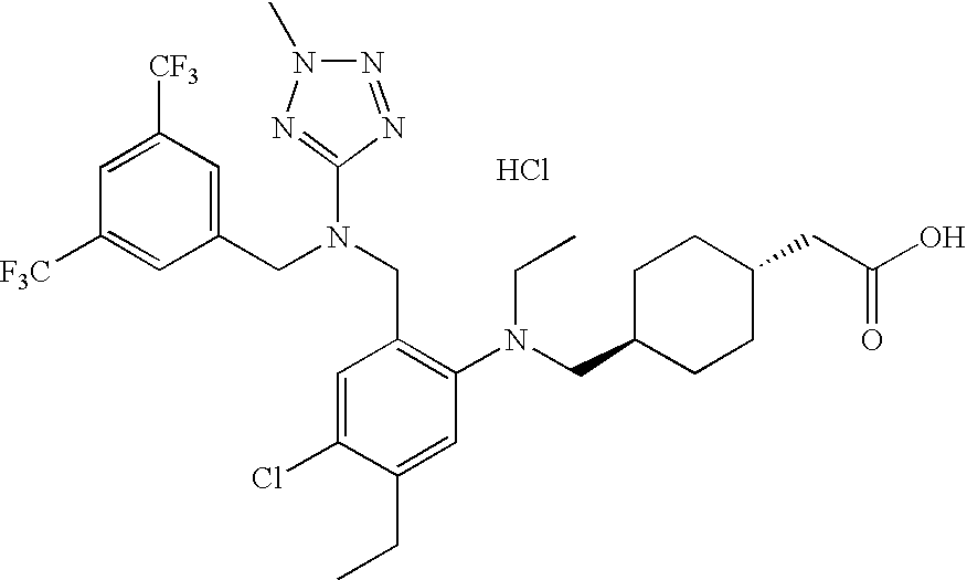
C1=C([CF3])C=C(CN(CC2=C(N(CC3CCC(CC(O)=O)CC3)CC)C=C(CC)C(Cl)=C2)C2=NN(C)N=N2)C=C1[F3C].Cl
